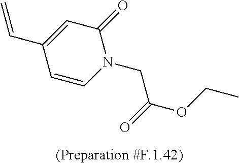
C1=C(C=C)C=CN(CC(=O)OCC)C1=O
